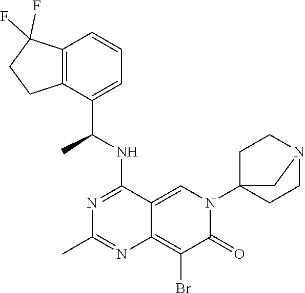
C12=CN(C34CCN(CC3)C4)C(=O)C(Br)=C1N=C(C)N=C2NC(C1=CC=CC2=C1CCC2(F)F)C
